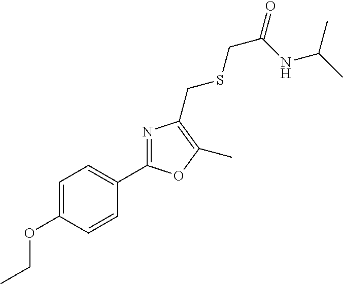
C1=C(OCC)C=CC(C2=NC(CSCC(=O)NC(C)C)=C(C)O2)=C1
